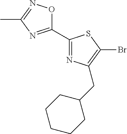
C1(C2=NC(CC3CCCCC3)=C(Br)S2)=NC(C)=NO1
